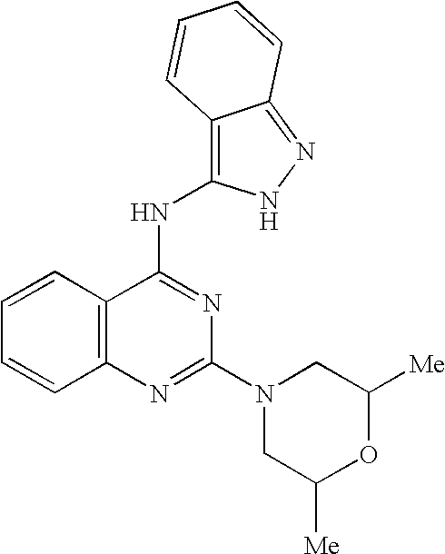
C12=C(N=C(N3CC([Me])OC([Me])C3)N=C1NC1=C3C(=NN1)C=CC=C3)C=CC=C2
